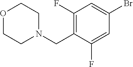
O1CCN(CC2=C(F)C=C(Br)C=C2F)CC1
